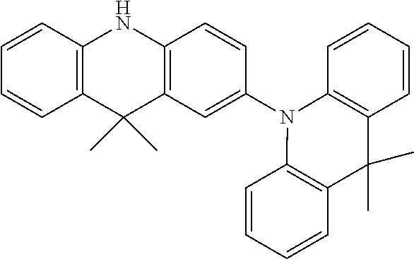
C1=CC2=C(C=C1)C(C)(C)C1=C(N2)C=CC(N2C3=C(C(C)(C)C4=C2C=CC=C4)C=CC=C3)=C1
